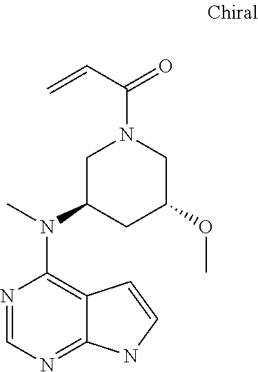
N1=CN=C2C(=C1N(C)C1CC(OC)CN(C(C=C)=O)C1)C=CN2
